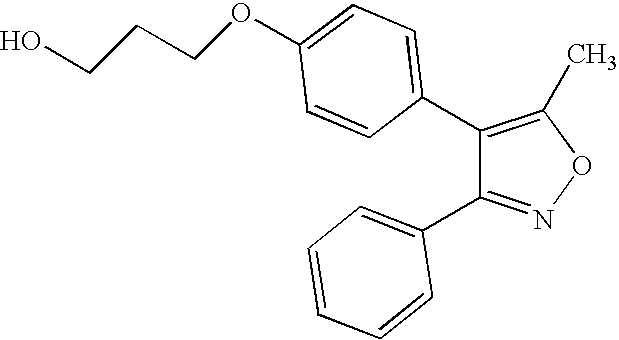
C1(C2=CC=C(OCCCO)C=C2)=C(C)ON=C1C1=CC=CC=C1
